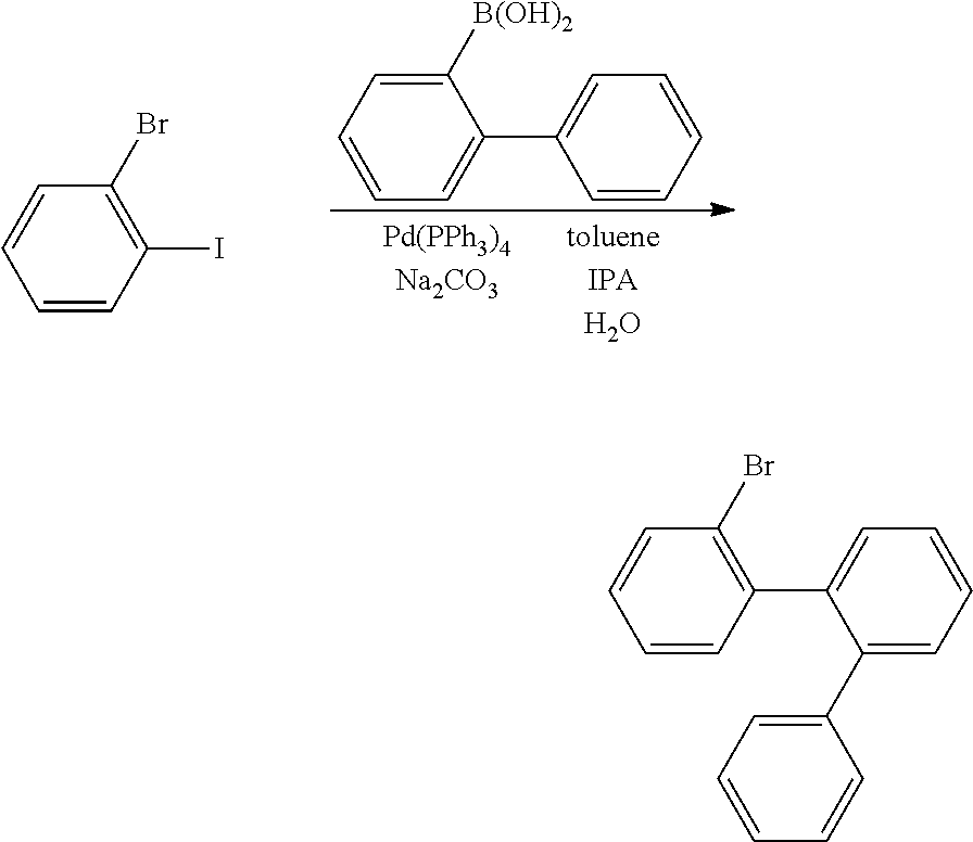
C1=CC(I)=C(Br)C=C1.C1=C(C2=CC=CC=C2[B(OH)2])C=CC=C1.C1(C2=CC=CC=C2)=CC=CC=C1C1=C(Br)C=CC=C1
